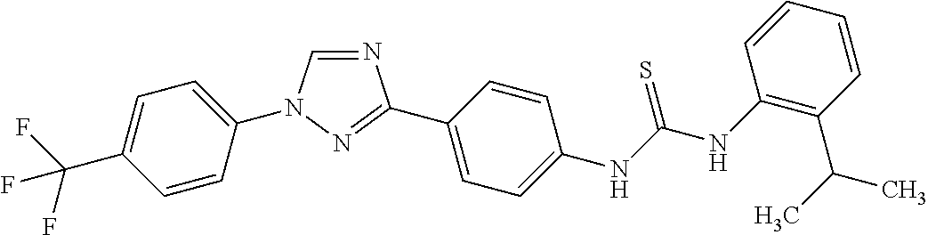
C1=C(N2C=NC(C3=CC=C(NC(NC4=C(C(C)C)C=CC=C4)=S)C=C3)=N2)C=CC(C(F)(F)F)=C1
